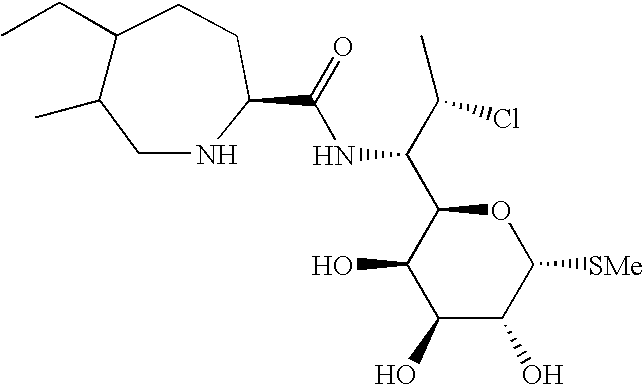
C1(O)C(O)C([SMe])OC(C(C(C)Cl)NC(=O)C2NCC(C)C(CC)CC2)C1O
